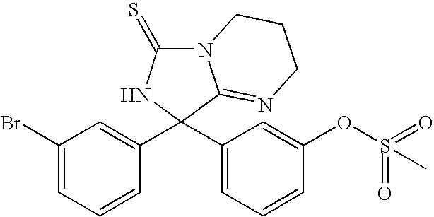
N12C(=S)NC(C3=CC(Br)=CC=C3)(C3=CC=CC(OS(=O)(=O)C)=C3)C1=NCCC2
